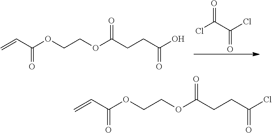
ClC(C(Cl)=O)=O.C=CC(OCCOC(CCC(O)=O)=O)=O.C=CC(OCCOC(CCC(Cl)=O)=O)=O
